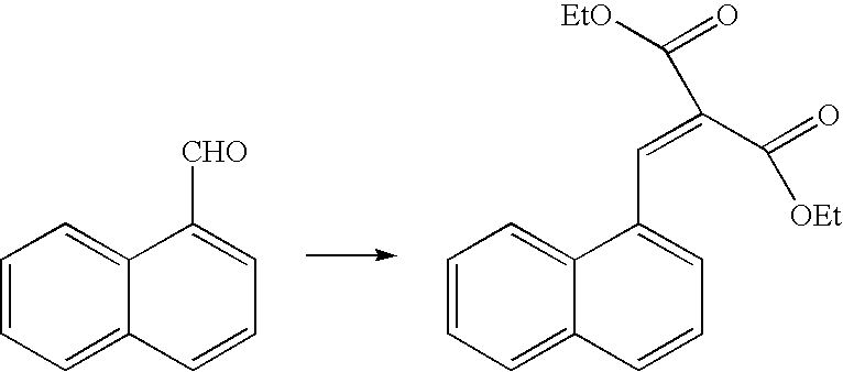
C1=CC=C2C(=C1)C([CHO])=CC=C2.C1=CC=C2C(=C1)C(C=C(C(=O)[OEt])C([EtO])=O)=CC=C2
